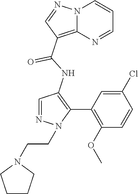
N12C(=C(C(NC3=C(C4=C(OC)C=CC(Cl)=C4)N(CCN4CCCC4)N=C3)=O)C=N1)N=CC=C2
